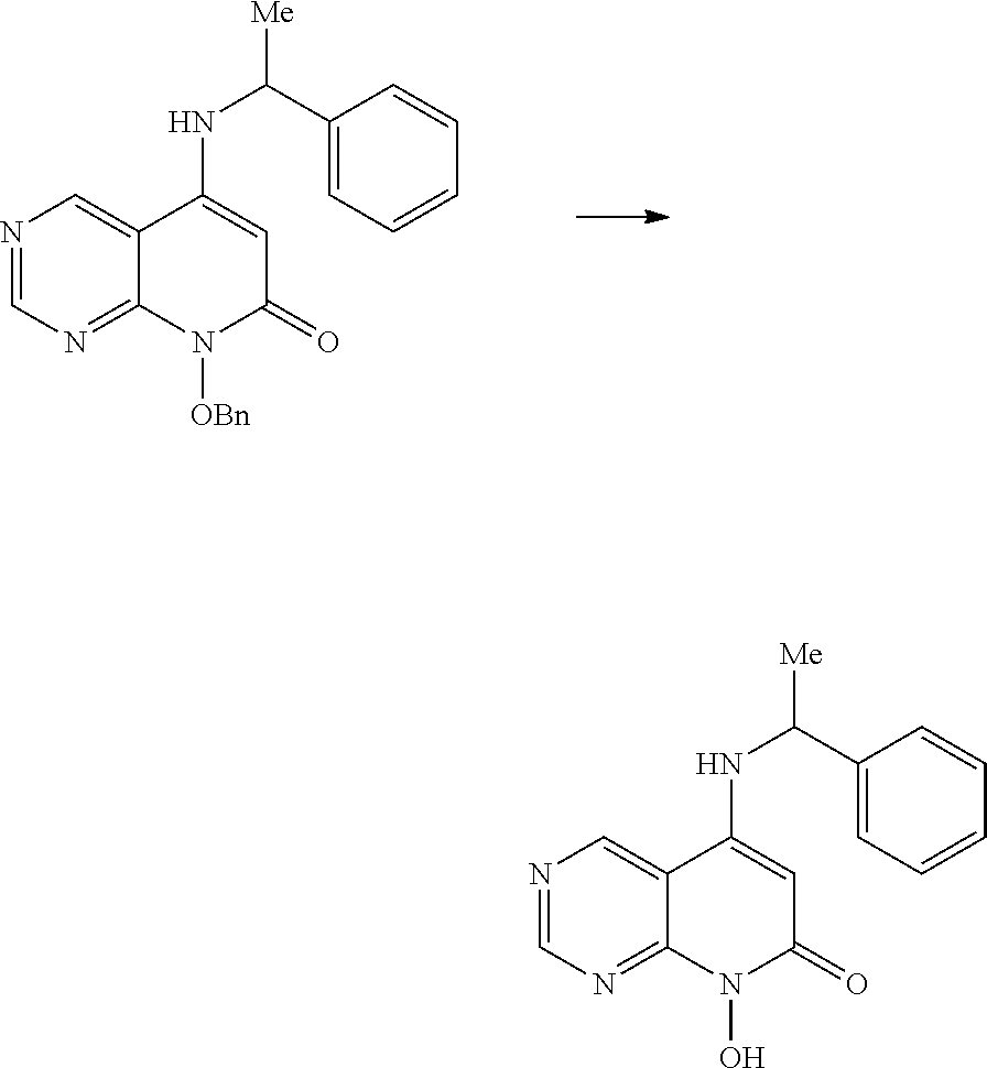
N1=CN=C2C(=C1)C(NC(C1=CC=CC=C1)[Me])=CC(=O)N2[OBn].N1=CN=C2C(=C1)C(NC(C1=CC=CC=C1)[Me])=CC(=O)N2O
